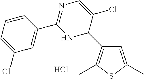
C1=C(C)SC(C)=C1C1C(Cl)=CN=C(C2=CC(Cl)=CC=C2)N1.Cl
